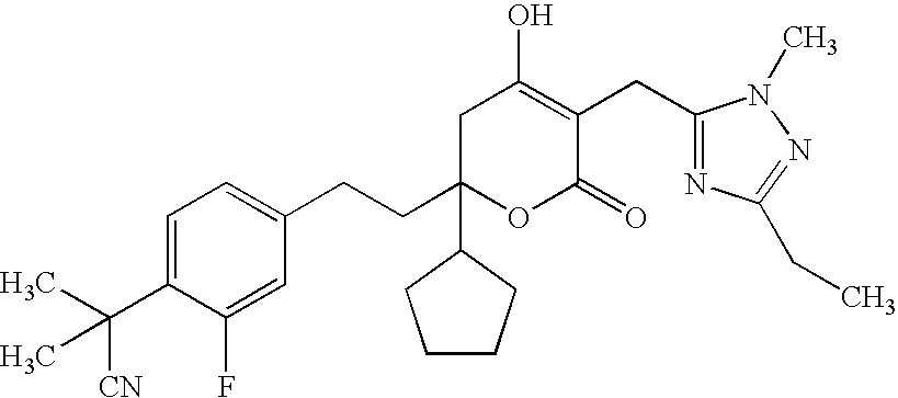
C1=C(C(C)(C)[CN])C(F)=CC(CCC2(C3CCCC3)OC(=O)C(CC3=NC(CC)=NN3C)=C(O)C2)=C1
